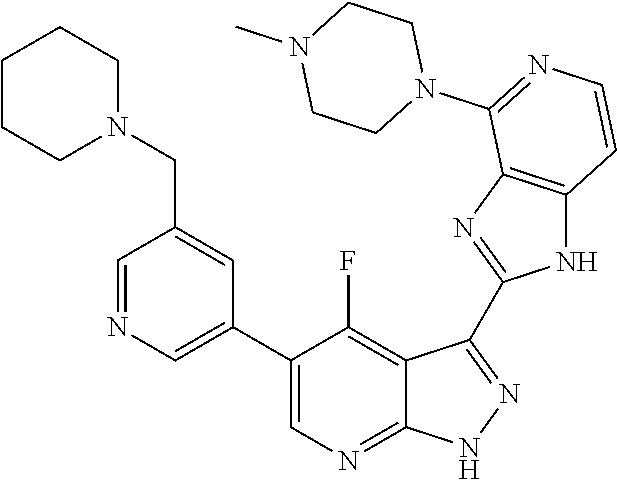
C1=NC=C(C2=CN=C3C(=C2F)C(C2=NC4=C(N2)C=CN=C4N2CCN(C)CC2)=N[N H]3)C=C1CN1CCCCC1
